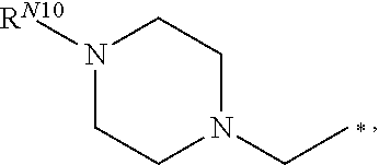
N1([RN10])CCN(CC)CC1
